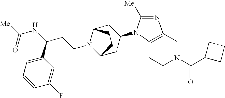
C1CN(C(C2CCC2)=O)CC2=C1N(C1CC3N(CCC(NC([Me])=O)C4=CC=CC(F)=C4)C(C1)CC3)C([Me])=N2
